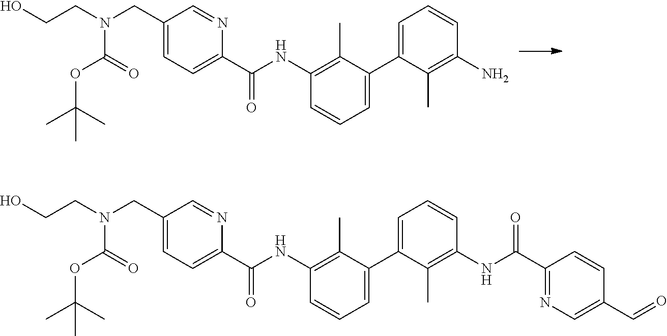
N(C(C1=CC=C(CN(CCO)C(=O)OC(C)(C)C)C=N1)=O)C1=C(C)C(C2=CC=CC(N)=C2C)=CC=C1.N(C(C1=CC=C(CN(CCO)C(=O)OC(C)(C)C)C=N1)=O)C1=C(C)C(C2=CC=CC(NC(C3=NC=C(C=O)C=C3)=O)=C2C)=CC=C1
